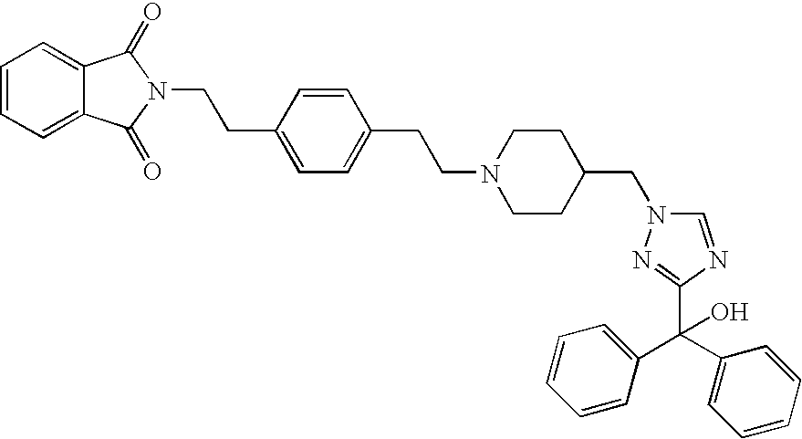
C1=CC=C2C(=C1)C(=O)N(CCC1=CC=C(CCN3CCC(CN4C=NC(C(C5=CC=CC=C5)(C5=CC=CC=C5)O)=N4)CC3)C=C1)C2=O
